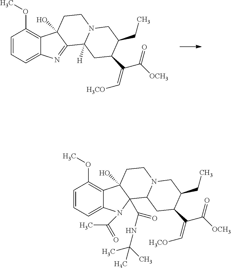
C1=CC=C2C(=C1OC)C1(O)C(=N2)C2([H])N(CC1)CC(CC)C(C(C(=O)[OCH3])=C[H3CO])C2.C1=CC=C2C(=C1OC)C1(O)C(C(NC(C)(C)C)=O)(N2C(C)=O)C2N(CC1)CC(CC)C(C(C(=O)[OCH3])=C[H3CO])C2
